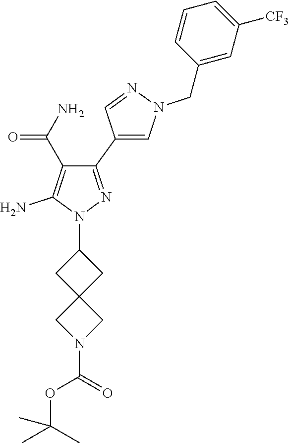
C1(C2=CN(CC3=CC([CF3])=CC=C3)N=C2)=NN(C2CC3(C2)CN(C(=O)OC(C)(C)C)C3)C(N)=C1C(N)=O
